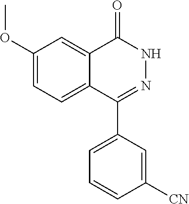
C1=C(C2=NNC(=O)C3=CC(OC)=CC=C23)C=C([CN])C=C1
